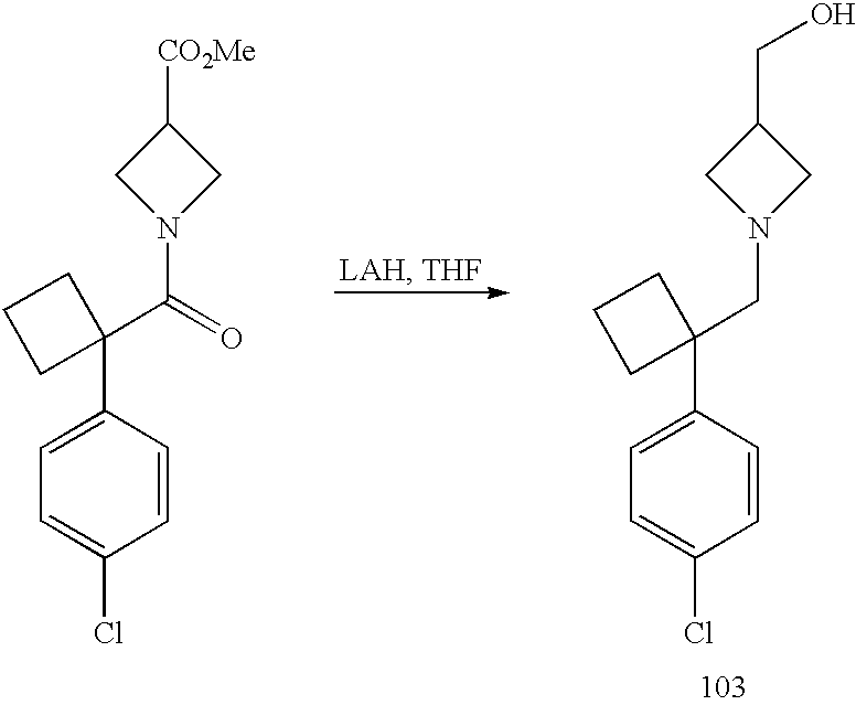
C1([CO2Me])CN(C(C2(C3=CC=C(Cl)C=C3)CCC2)=O)C1.C1(CO)CN(CC2(C3=CC=C(Cl)C=C3)CCC2)C1
